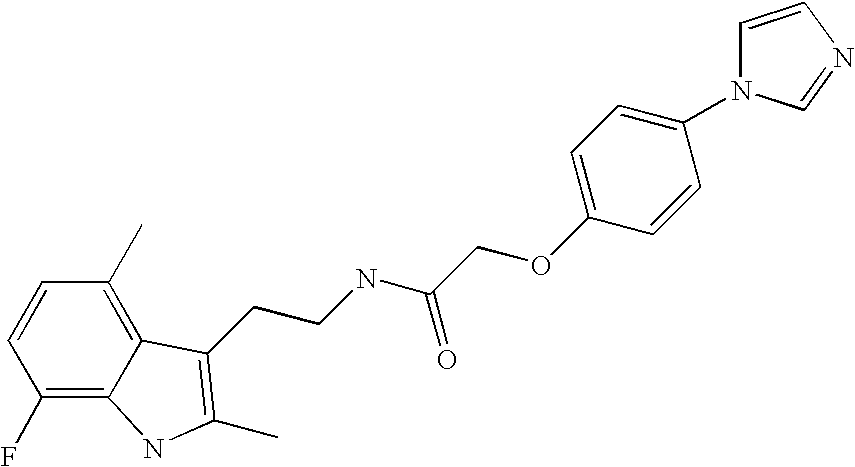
C1(F)=C2C(=C(C)C=C1)C(CCNC(COC1=CC=C(N3C=CN=C3)C=C1)=O)=C(C)N2
